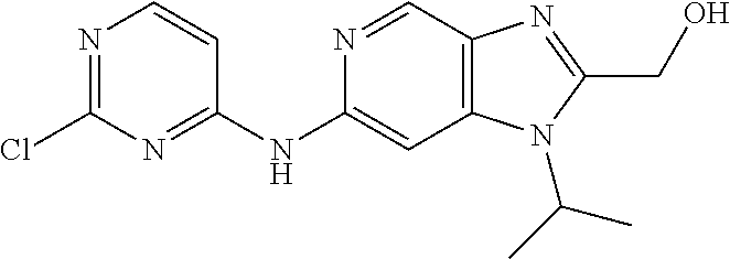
N1=C(Cl)N=C(NC2=CC3=C(C=N2)N=C(CO)N3C(C)C)C=C1
